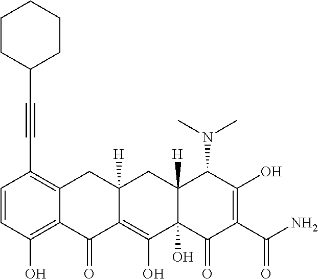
C1=CC(O)=C2C(=C1C#CC1CCCCC1)CC1([H])C(=C(O)C3(O)C([H])(C1)C(N(C)C)C(O)=C(C(N)=O)C3=O)C2=O
